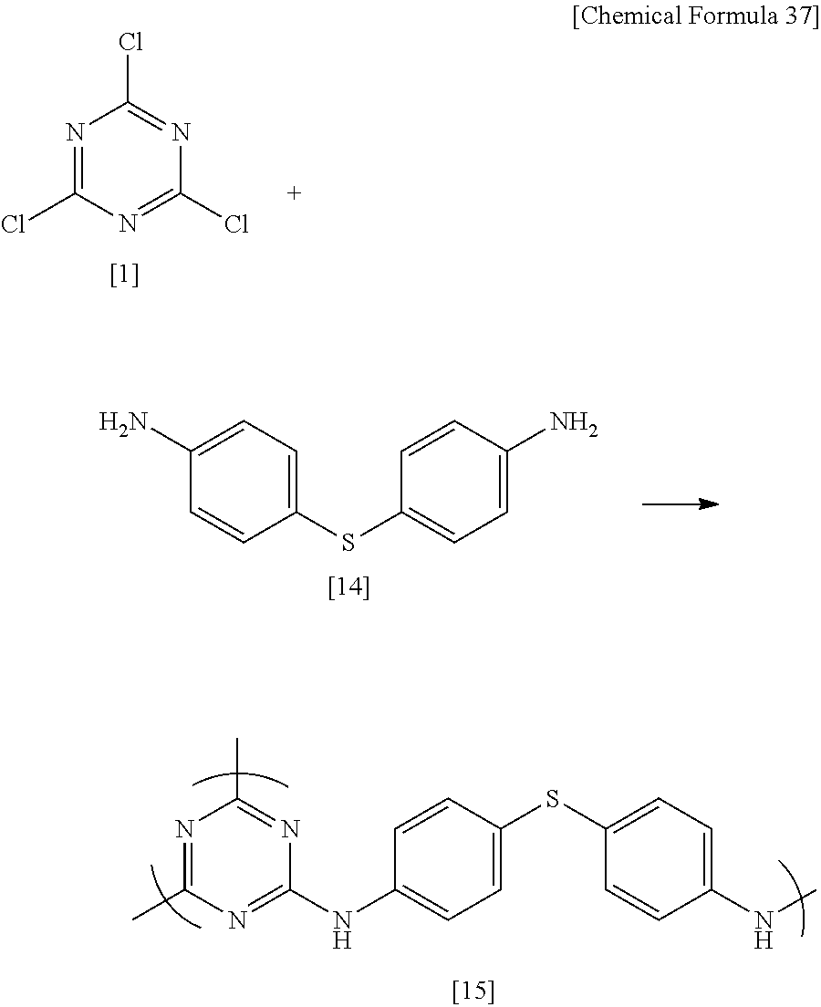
S(C1=CC=C(NC)C=C1)C1=CC=C(NC2=NC(C)=NC(C)=N2)C=C1.N1=C(Cl)N=C(Cl)N=C1Cl.S(C1=CC=C(N)C=C1)C1=CC=C(N)C=C1
